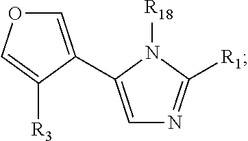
C1=C(C2=CN=C([R1])N2[R18])C([R3])=CO1
